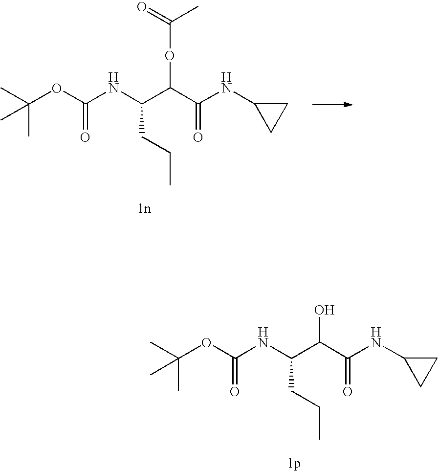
C(OC(NC(C(C(NC1CC1)=O)O)CCC)=O)(C)(C)C.C(OC(NC(C(C(NC1CC1)=O)OC(C)=O)CCC)=O)(C)(C)C
